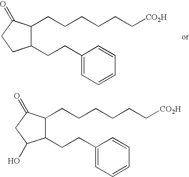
C1(CCC2=CC=CC=C2)C(CCCCCC[CO2H])C(=O)CC1.C1(CCC2=CC=CC=C2)C(CCCCCC[CO2H])C(=O)CC1O
